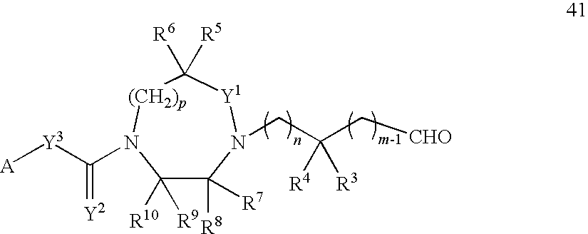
C1([R9])([R10])C([R8])([R7])N(CC(C[CHO])([R3])[R4])[Y1]C([R5])([R6])[(CH2)p]N1C([Y3][A])=[Y2]
